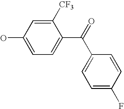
OC1=CC=C(C(=O)C2=CC=C(F)C=C2)C([CF3])=C1
